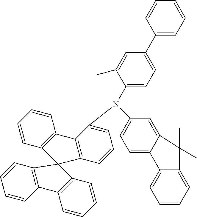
C1(N(C2=CC=CC3=C2C2=C(C=CC=C2)C32C3=C(C=CC=C3)C3=C2C=CC=C3)C2=CC=C(C3=CC=CC=C3)C=C2C)=CC=C2C(=C1)C(C)(C)C1=CC=CC=C21
